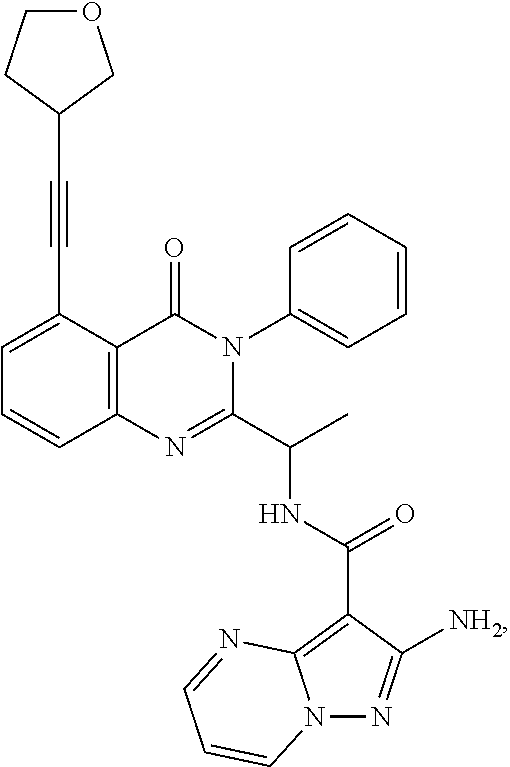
C1=C(C#CC2COCC2)C2=C(C=C1)N=C(C(C)NC(=O)C1=C3N(N=C1[NH2])C=CC=N3)N(C1=CC=CC=C1)C2=O
